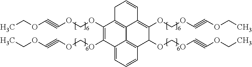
C12=CC=CC3=C1C1=C(C(OCOC#COCC)=C2OCOC#COCC)CC=CC1=C(OCOC#COCC)C3OCOC#COCC
